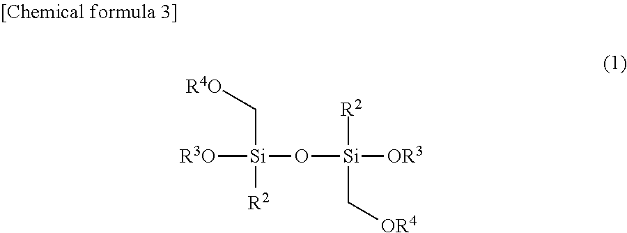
C([Si](O[Si]([OR3])([R2])C[OR4])([R3O])[R2])[R4O]
